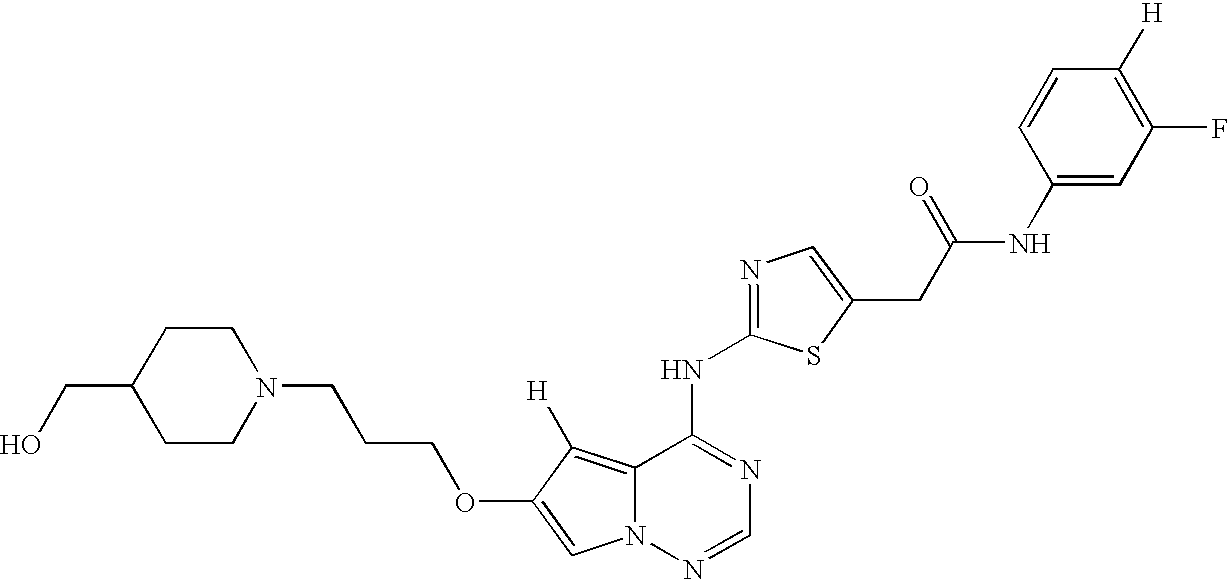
C1CN(CCCOC2=CN3C(=C2[H])C(NC2=NC=C(CC(NC4=CC(F)=C([H])C=C4)=O)S2)=NC=N3)CCC1CO
